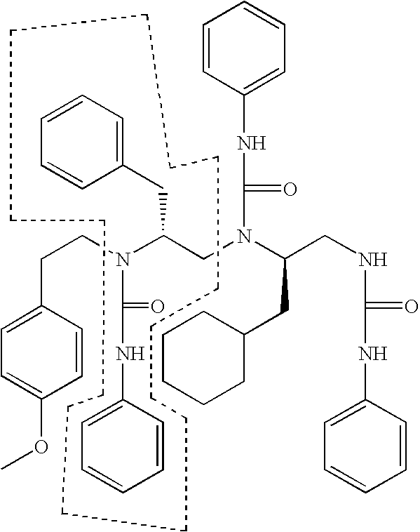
C1=CC(NC(N(C(CNC(NC2=CC=CC=C2)=O)CC2CCCCC2)CC(CC2=CC=CC=C2)N(CCC2=CC=C(OC)C=C2)C(NC2=CC=CC=C2)=O)=O)=CC=C1.C1CCCCCCCCCCCCC1
